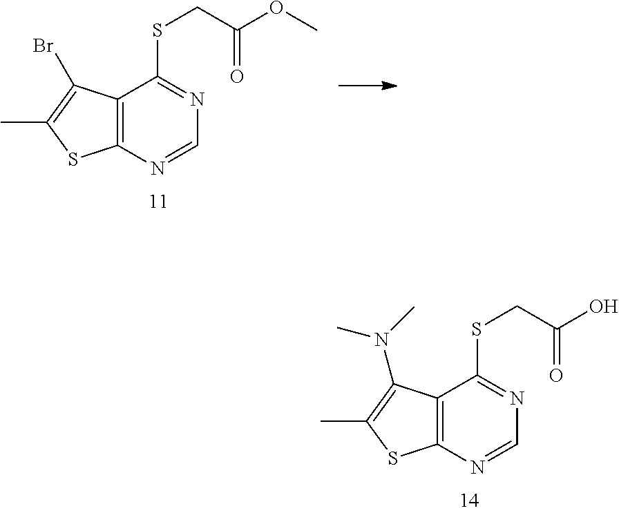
C12=C(N=CN=C1SCC(OC)=O)SC(C)=C2Br.C12=C(N=CN=C1SCC(O)=O)SC(C)=C2N(C)C
